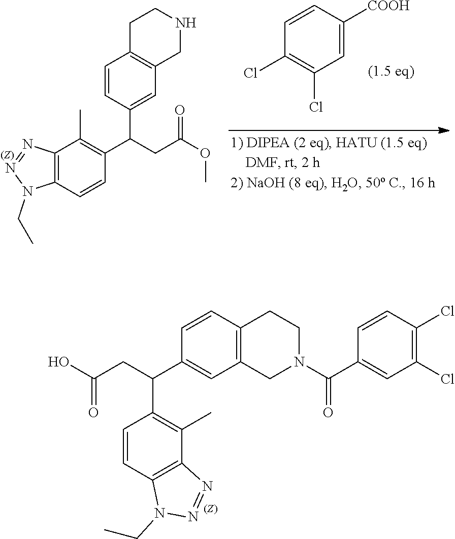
C12=C(C=CC(C(CC(OC)=O)C3=CC4=C(C=C3)CCNC4)=C1C)N(CC)N=N2.C1=CC(Cl)=C(Cl)C=C1[COOH].C1=CC(C(N2CCC3=C(C2)C=C(C(CC(O)=O)C2=C(C)C4=C(C=C2)N(CC)N=N4)C=C3)=O)=CC(Cl)=C1Cl
